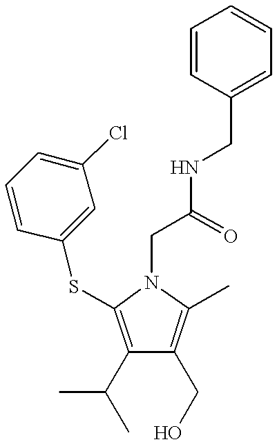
C1(C(C)C)=C(SC2=CC(Cl)=CC=C2)N(CC(NCC2=CC=CC=C2)=O)C(C)=C1CO
